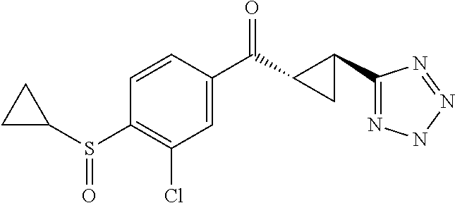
C1(Cl)=C(S(C2CC2)=O)C=CC(C(=O)C2C(C3=NNN=N3)C2)=C1
